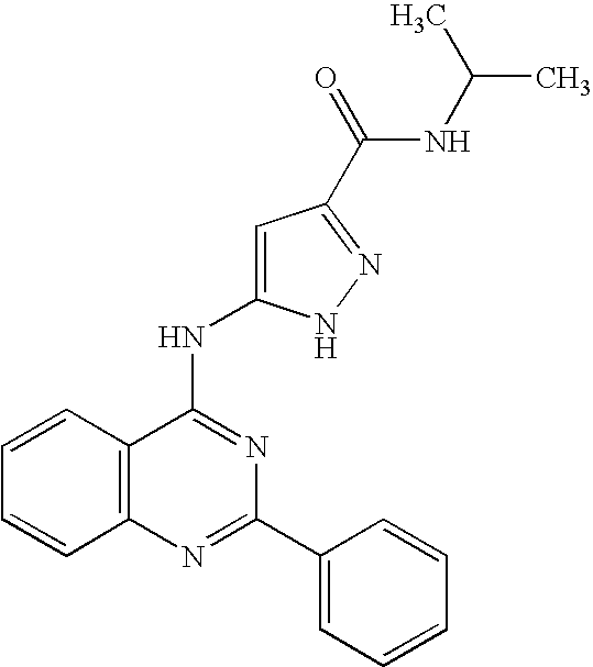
C12=C(N=C(C3=CC=CC=C3)N=C1NC1=CC(C(=O)NC(C)C)=NN1)C=CC=C2
